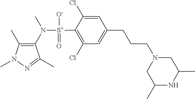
C1(C)=C(N([S+](C2=C(Cl)C=C(CCCN3CC(C)NC(C)C3)C=C2Cl)([O-])=O)C)C(C)=NN1C
